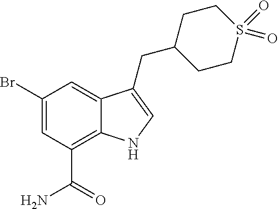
C1(Br)=CC(C(=O)N)=C2C(=C1)C(CC1CCS(=O)(=O)CC1)=CN2
